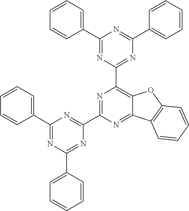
C1(C2=NC(C3=C4C(=NC(C5=NC(C6=CC=CC=C6)=NC(C6=CC=CC=C6)=N5)=N3)C3=C(O4)C=CC=C3)=NC(C3=CC=CC=C3)=N2)=CC=CC=C1
